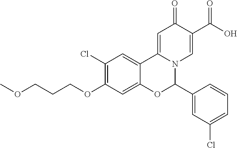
C1(Cl)=C(OCCCOC)C=C2C(=C1)C1=CC(=O)C(C(O)=O)=CN1C(C1=CC(Cl)=CC=C1)O2
